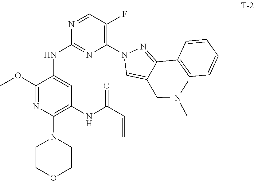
C1N(C2=C(NC(C=C)=O)C=C(NC3=NC(N4C=C(CN(C)C)C(C5=CC=CC=C5)=N4)=C(F)C=N3)C(OC)=N2)CCOC1
